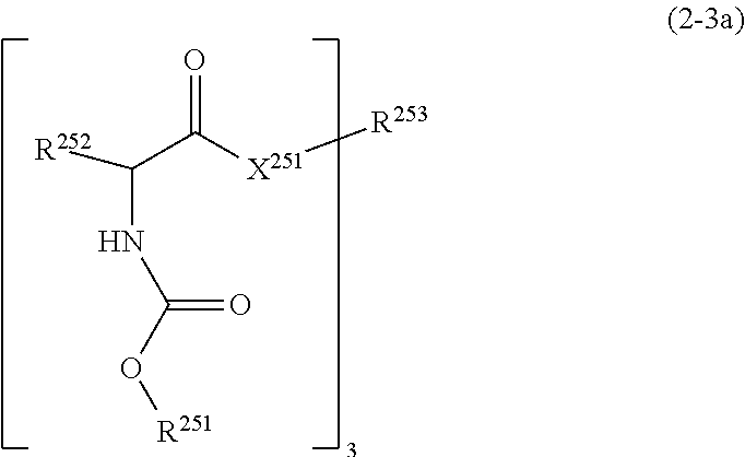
C(NC(O[R251])=O)(C([X251][R253])=O)[R252]
